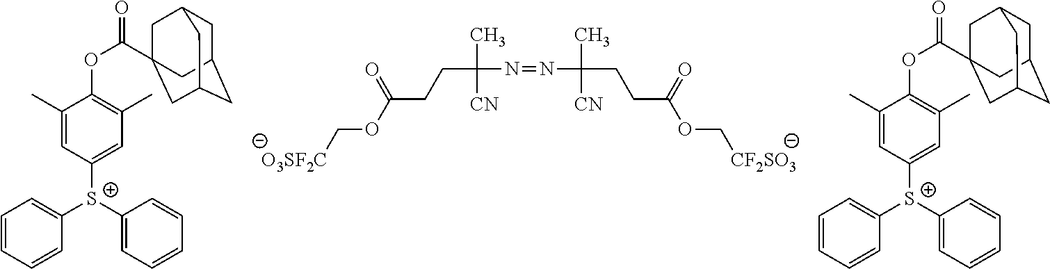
[O3SF2C]COC(CCC(N=NC(C)(CCC(OC[CF2SO3])=O)[CN])(C)[CN])=O.C1=CC=CC([S+](C2=CC(C)=C(OC(=O)C34CC5CC(CC(C3)C5)C4)C(C)=C2)C2=CC=CC=C2)=C1.C1=CC=CC([S+](C2=CC(C)=C(OC(=O)C34CC5CC(CC(C3)C5)C4)C(C)=C2)C2=CC=CC=C2)=C1
